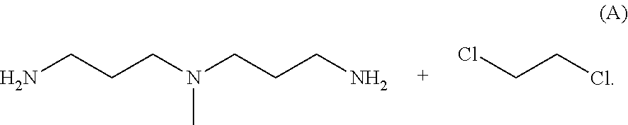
NCCCN(CCCN)C.ClCCCl
